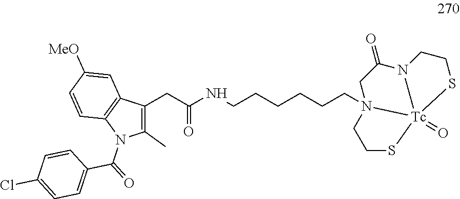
C1N2(CCCCCCNC(CC3=C(C)N(C(=O)C4=CC=C(Cl)C=C4)C4=C3C=C([MeO])C=C4)=O)[Tc]3(=O)(N(CCS3)C1=O)SCC2
